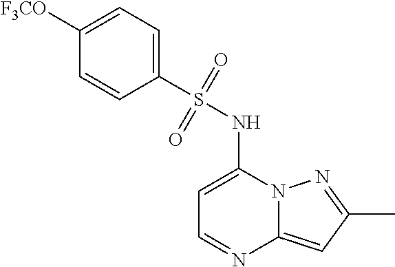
C1=C(NS(C2=CC=C([F3CO])C=C2)(=O)=O)N2C(=CC(C)=N2)N=C1
